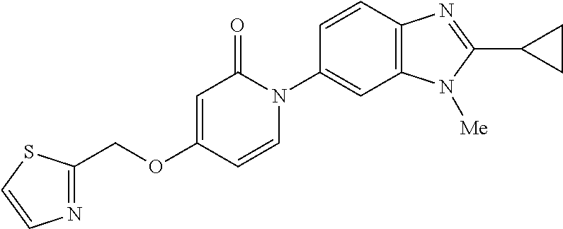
C1(COC2=CC(=O)N(C3=CC4=C(C=C3)N=C(C3CC3)N4[Me])C=C2)=NC=CS1
